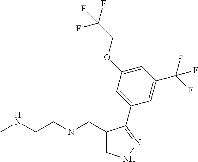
C1(CN(CCNC)C)=CNN=C1C1=CC(OCC(F)(F)F)=CC(C(F)(F)F)=C1
